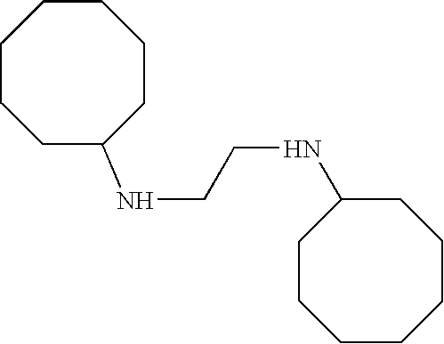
C1CCCCC(NCCNC2CCCCCCC2)CC1
